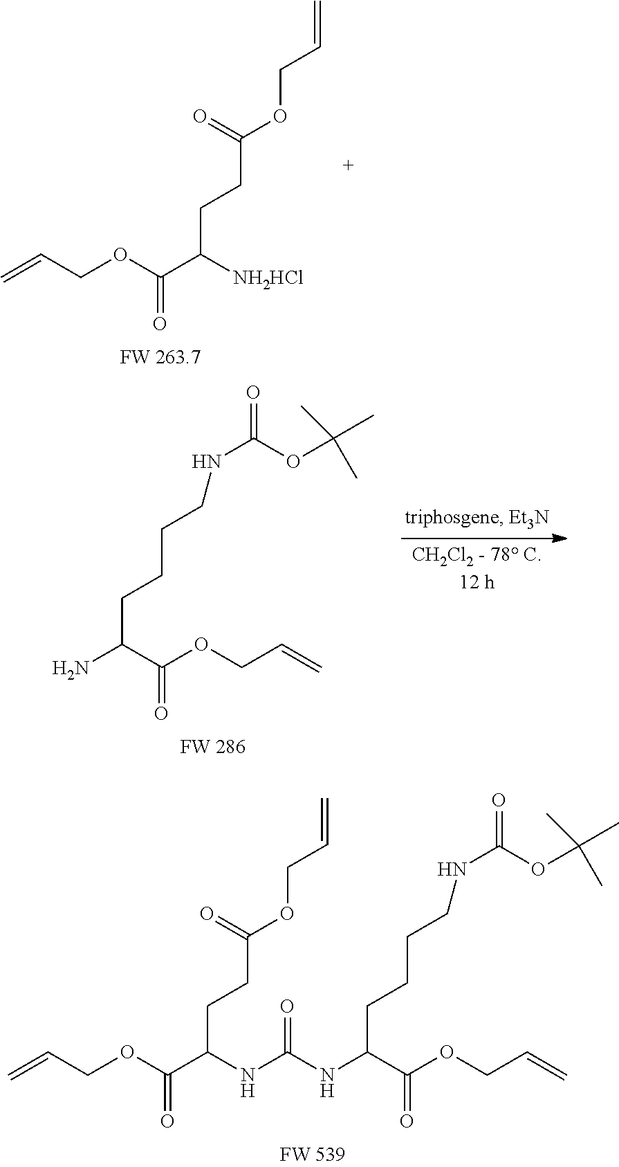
C=CCOC(C([NH2HCl])CCC(OCC=C)=O)=O.NC(C(OCC=C)=O)CCCCNC(OC(C)(C)C)=O.C=CCOC(C(NC(NC(C(OCC=C)=O)CCCCNC(=O)OC(C)(C)C)=O)CCC(OCC=C)=O)=O
